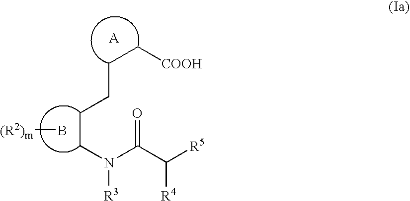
[COOH]CCCCCN(C(C([R5])[R4])=O)[R3].B[(R2)m]
